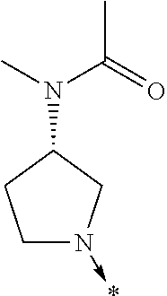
C1N(->*)CC(N(C)C(=O)C)C1
